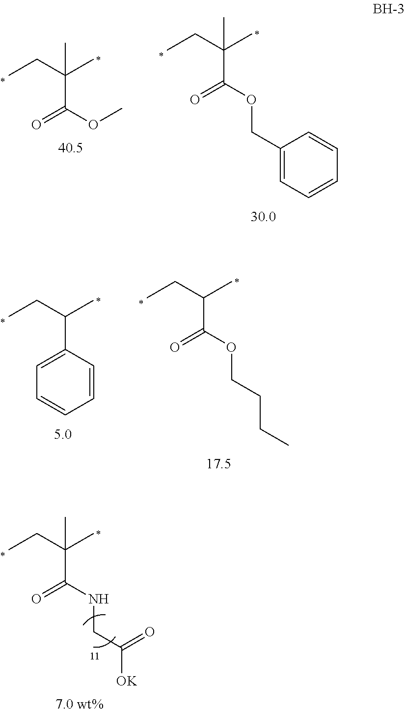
CCC(C)(C)C(OC)=O.CCC(C)(C)C(OCC1=CC=CC=C1)=O.CCC(C)C1=CC=CC=C1.CCC(C)C(OCCCC)=O.CCC(C)(C)C(NCC([OK])=O)=O
